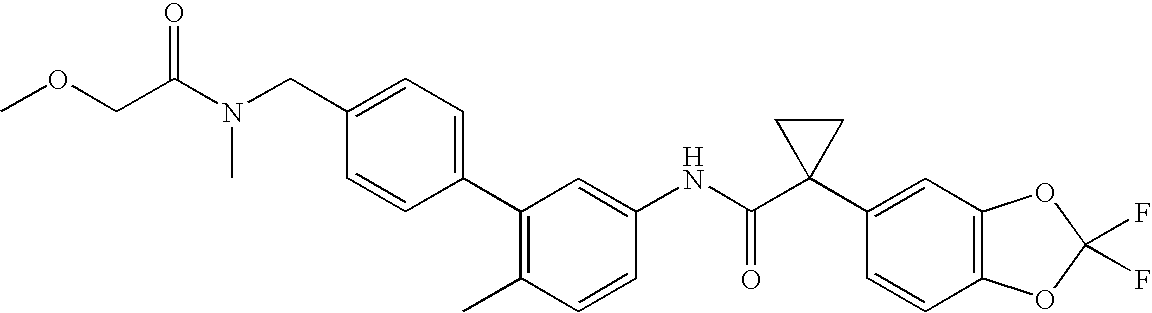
C1(C2=CC=C(CN(C(COC)=O)C)C=C2)=C(C)C=CC(NC(C2(C3=CC4=C(C=C3)OC(F)(F)O4)CC2)=O)=C1
